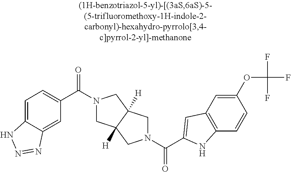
C1=C2C(=CC=C1C(=O)N1CC3([H])C([H])(C1)CN(C(=O)C1=CC4=C(C=CC(OC(F)(F)F)=C4)N1)C3)NN=N2
